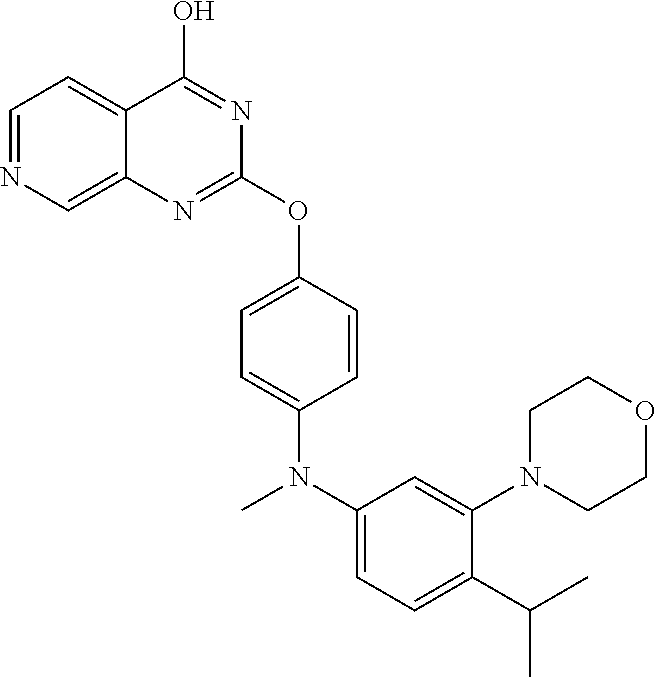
C1=C(OC2=NC3=CN=CC=C3C(O)=N2)C=CC(N(C2=CC=C(C(C)C)C(N3CCOCC3)=C2)C)=C1
